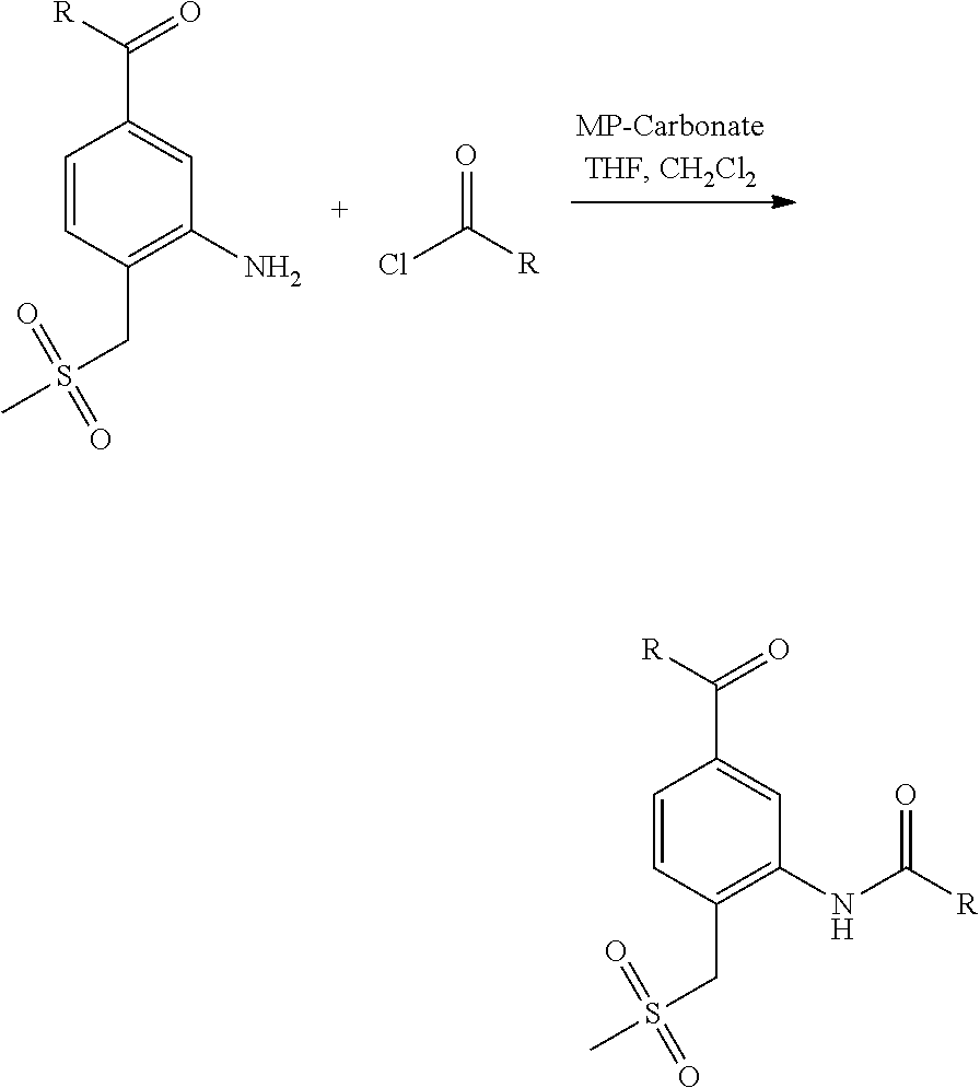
C1=CC(CS(C)(=O)=O)=C(N)C=C1C([R])=O.ClC([R])=O.C1=CC(CS(C)(=O)=O)=C(NC([R])=O)C=C1C([R])=O
